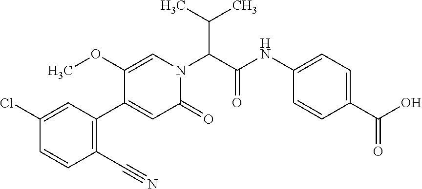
C1(C(=O)O)=CC=C(NC(=O)C(C(C)C)N2C(=O)C=C(C3=C(C#N)C=CC(Cl)=C3)C(OC)=C2)C=C1
